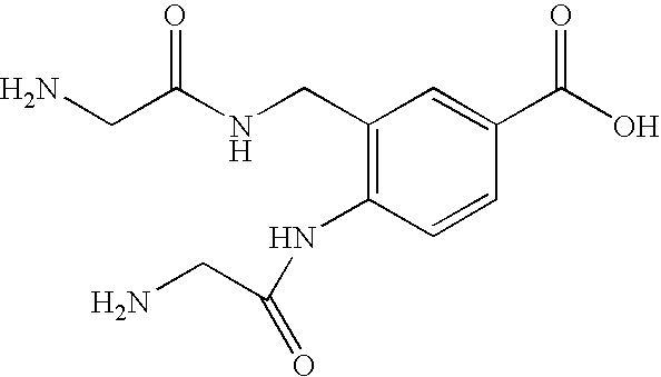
C1(CNC(CN)=O)=C(NC(=O)CN)C=CC(C(O)=O)=C1
